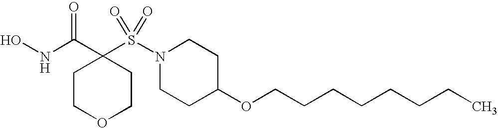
ONC(C1(S(N2CCC(OCCCCCCCC)CC2)(=O)=O)CCOCC1)=O
